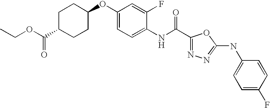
O(C(C1CCC(OC2=CC=C(NC(=O)C3=NN=C(NC4=CC=C(F)C=C4)O3)C(F)=C2)CC1)=O)CC
